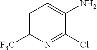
C1=C([F3C])N=C(Cl)C(N)=C1
